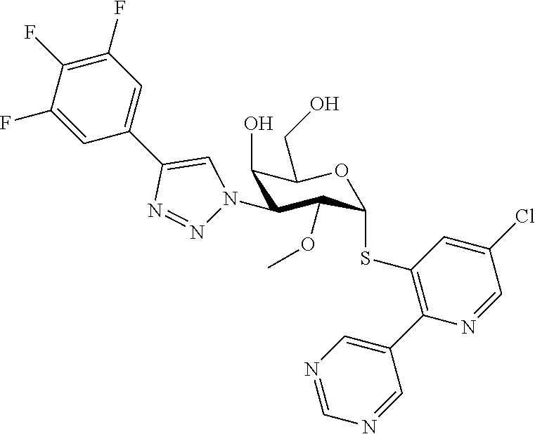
C1(O)C(N2N=NC(C3=CC(F)=C(F)C(F)=C3)=C2)C(OC)C(SC2=C(C3=CN=CN=C3)N=CC(Cl)=C2)OC1CO
